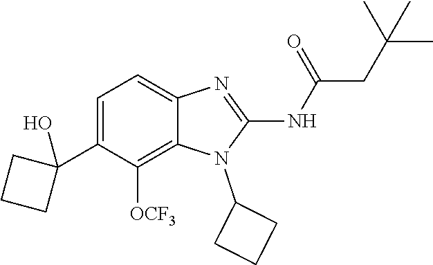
C1=C(C2(O)CCC2)C([OCF3])=C2C(=C1)N=C(NC(=O)CC(C)(C)C)N2C1CCC1
